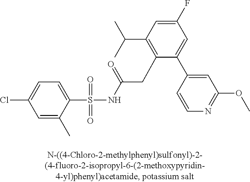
C1=C(C)C(S(=O)(=O)NC(CC2=C(C(C)C)C=C(F)C=C2C2=CC(OC)=NC=C2)=O)=CC=C1Cl
